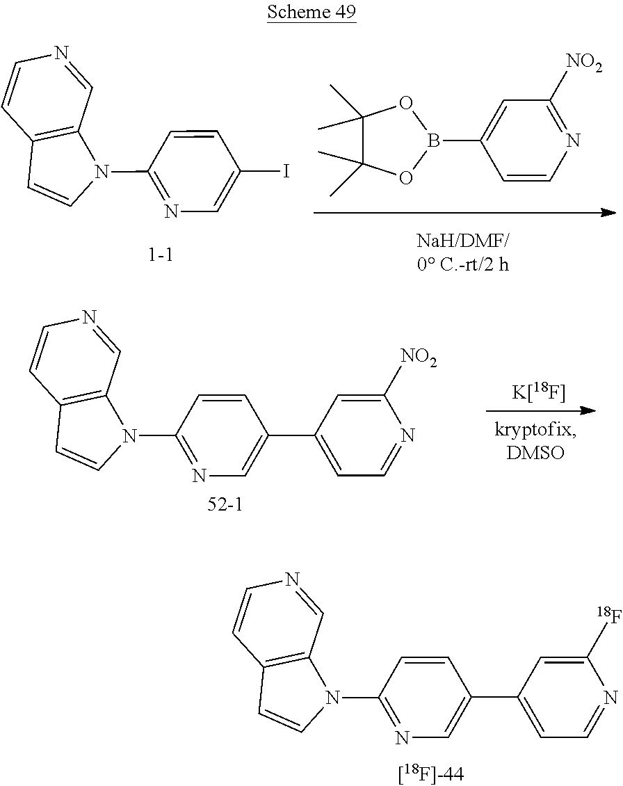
C1(N2C3=C(C=C2)C=CN=C3)=NC=C(C2=CC=NC([18F])=C2)C=C1.C1(N2C3=C(C=C2)C=CN=C3)=NC=C(I)C=C1.[    NaH/DMF/    0 C.-rt/2 h].N1=C([NO2])C=C(B2OC(C)(C)C(C)(C)O2)C=C1.C1(N2C3=C(C=C2)C=CN=C3)=NC=C(C2=CC=NC([NO2])=C2)C=C1.[K[18F]]
